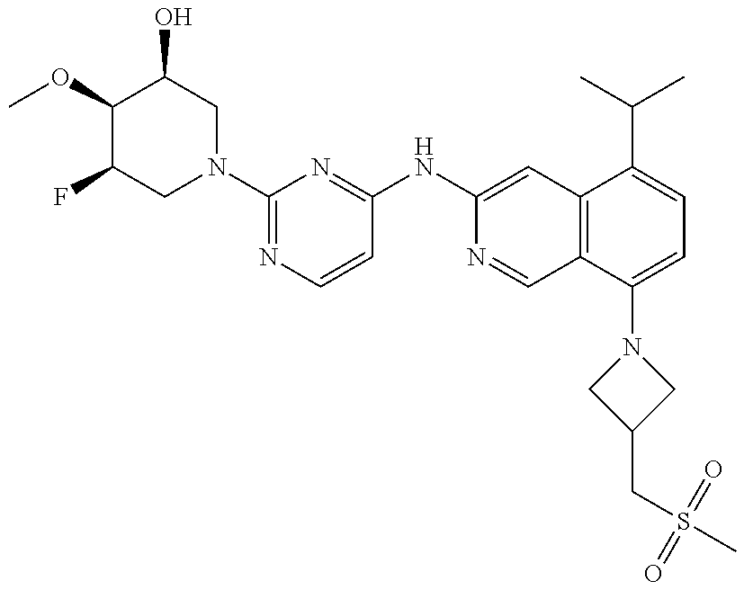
C1(OC)C(F)CN(C2=NC=CC(NC3=CC4=C(C=N3)C(N3CC(CS(C)(=O)=O)C3)=CC=C4C(C)C)=N2)CC1O
